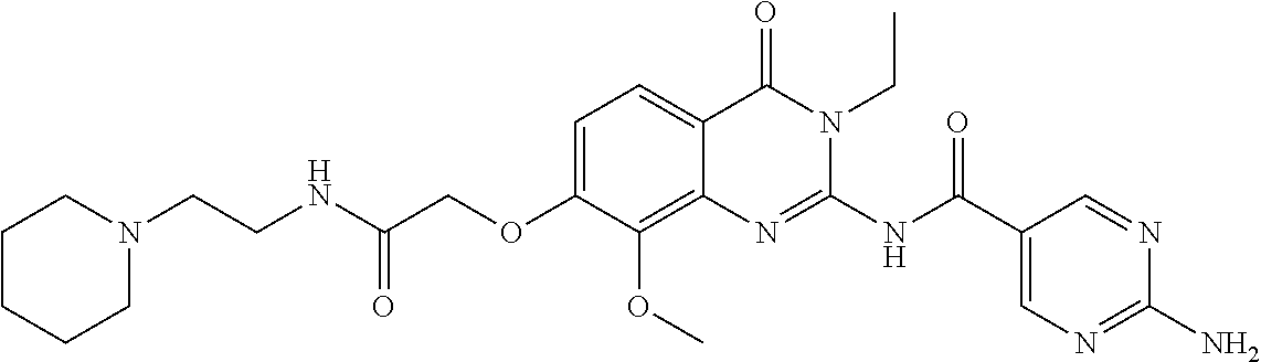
C1=C(OCC(NCCN2CCCCC2)=O)C(OC)=C2C(=C1)C(=O)N(CC)C(NC(C1=CN=C(N)N=C1)=O)=N2
